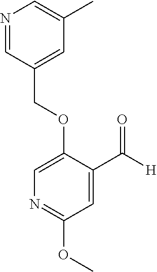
C(OC1=CN=C(OC)C=C1C([H])=O)C1=CC(C)=CN=C1
